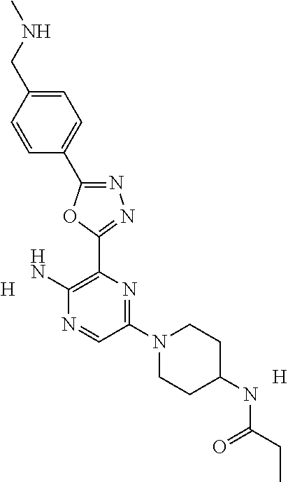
C1=C(CNC)C=CC(C2=NN=C(C3=C(N)N=CC(N4CCC(NC(=O)CC)CC4)=N3)O2)=C1.[H].[H]
